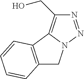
N1=NN2C(=C1CO)C1=C(C2)C=CC=C1
